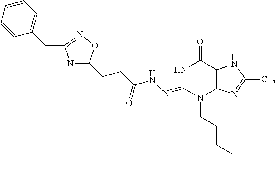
N1C(=O)C2=C(N(CCCCC)C1=NNC(CCC1=NC(CC3=CC=CC=C3)=NO1)=O)N=C([CF3])N2
